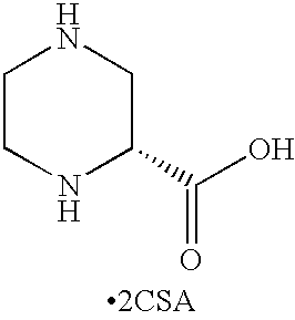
C1CNC(C(O)=O)CN1.[2CSA]
